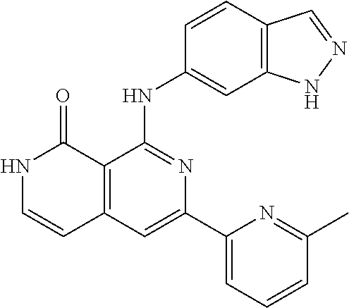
N1C=CC2=C(C1=O)C(NC1=CC3=C(C=C1)C=NN3)=NC(C1=CC=CC(C)=N1)=C2
